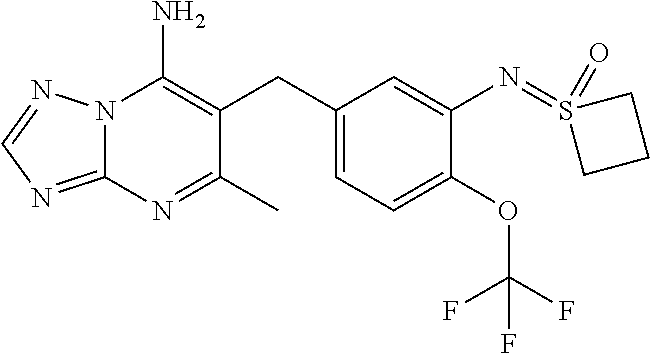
N12C(=NC=N1)N=C(C)C(CC1=CC=C(OC(F)(F)F)C(N=S3(=O)CCC3)=C1)=C2N
